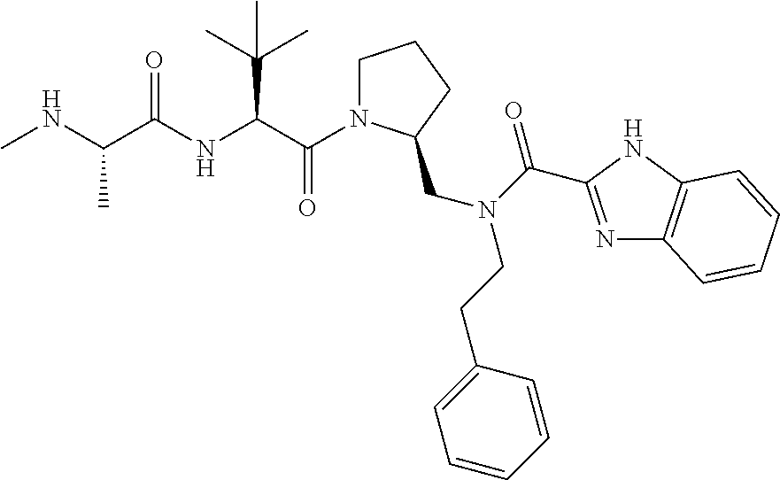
CNC(C(NC(C(=O)N1CCCC1CN(CCC1=CC=CC=C1)C(=O)C1=NC2=C(N1)C=CC=C2)C(C)(C)C)=O)C
